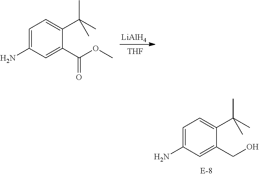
C1=C(N)C=C(CO)C(C(C)(C)C)=C1.C1=C(N)C=C(C(OC)=O)C(C(C)(C)C)=C1.[LiAlH4].[THF]
